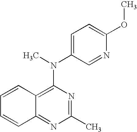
C12=C(N(C)C3=CC=C(OC)N=C3)N=C(C)N=C1C=CC=C2
